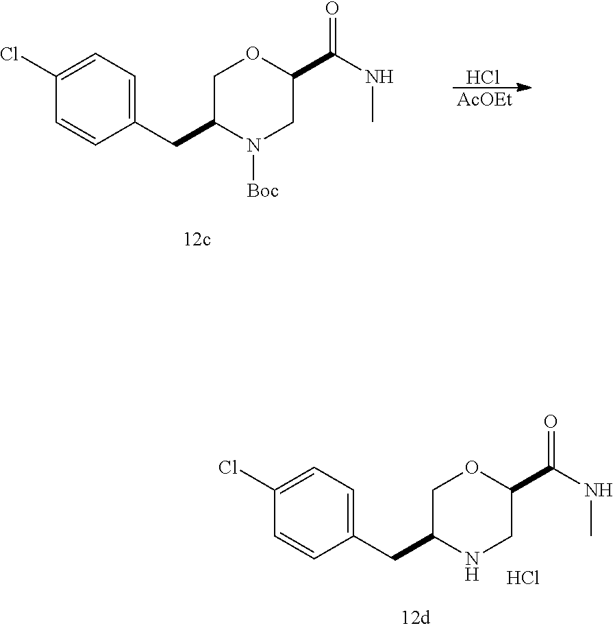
[AcOEt].Cl.C1(Cl)=CC=C(CC2N([Boc])CC(C(NC)=O)OC2)C=C1.C1(Cl)=CC=C(CC2NCC(C(NC)=O)OC2)C=C1.Cl
